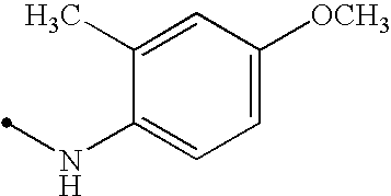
N(C1=CC=C([OCH3])C=C1C)C
